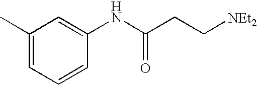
C1(C)=CC=CC(NC(CC[NEt2])=O)=C1
